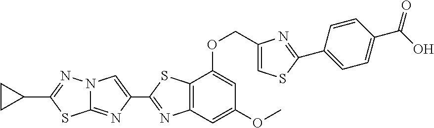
C1(C2=NC3=C(S2)C(OCC2=CSC(C4=CC=C(C(O)=O)C=C4)=N2)=CC(OC)=C3)=CN2C(=N1)SC(C1CC1)=N2
